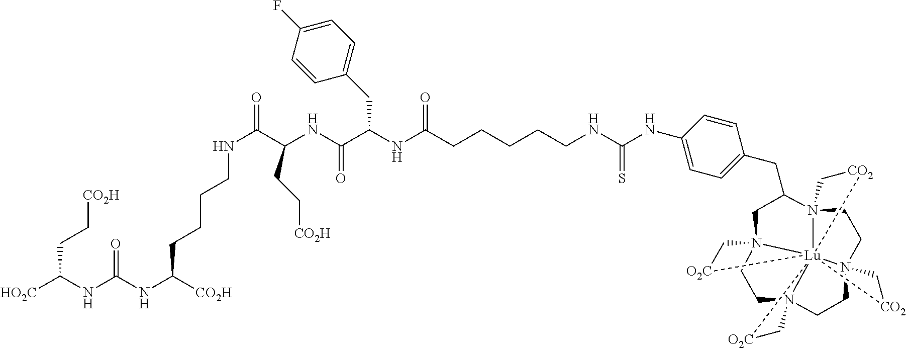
N123CCN45CCN67CCN8(C[CO2][Lu]1864([O2C]C5)([O2C]C2)[CO2]C7)C(CC1=CC=C(NC(NCCCCCC(NC(C(NC(C(NCCCCC(NC(NC([HO2C])CC[CO2H])=O)[CO2H])=O)CC[CO2H])=O)CC2=CC=C(F)C=C2)=O)=S)C=C1)C3
